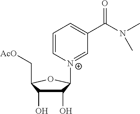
C1(O)C(O)C(C[AcO])OC1[N+]1=CC(C(N(C)C)=O)=CC=C1
